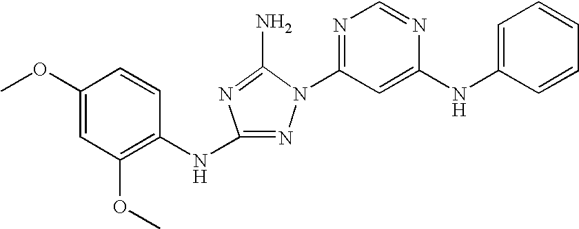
N1=C(NC2=C(OC)C=C(OC)C=C2)N=C(N)N1C1=NC=NC(NC2=CC=CC=C2)=C1
